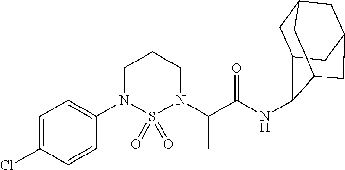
C1(N2CCCN(C(C(=O)NC3C4CC5CC(CC3C5)C4)C)S2(=O)=O)=CC=C(Cl)C=C1
